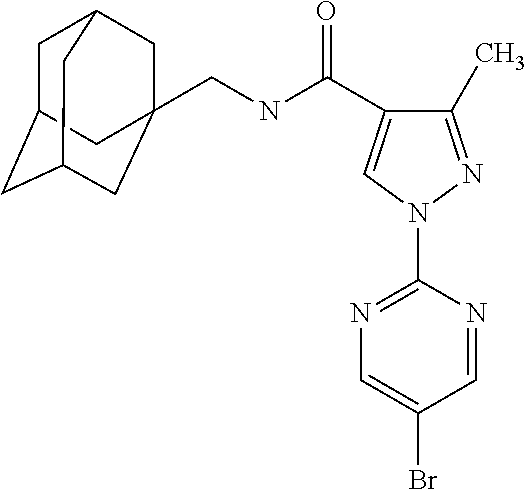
C1C2CC3CC(CNC(C4=CN(C5=NC=C(Br)C=N5)N=C4C)=O)(CC1C3)C2
